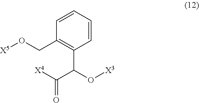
C1=CC=CC(CO[X5])=C1C(C(=O)[X4])O[X3]
